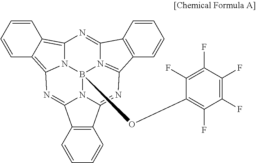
C1=CC2=C3N4C(=C2C=C1)N=C1C2=C(C5=NC6=N(B4(OC4=C(F)C(F)=C(F)C(F)=C4F)N51)C(=N3)C1=C6C=CC=C1)C=CC=C2
